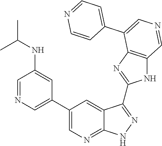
C1=NC=C(C2=CN=C3C(=C2)C(C2=NC4=C(N2)C=NC=C4C2=CC=NC=C2)=NN3)C=C1NC(C)C
